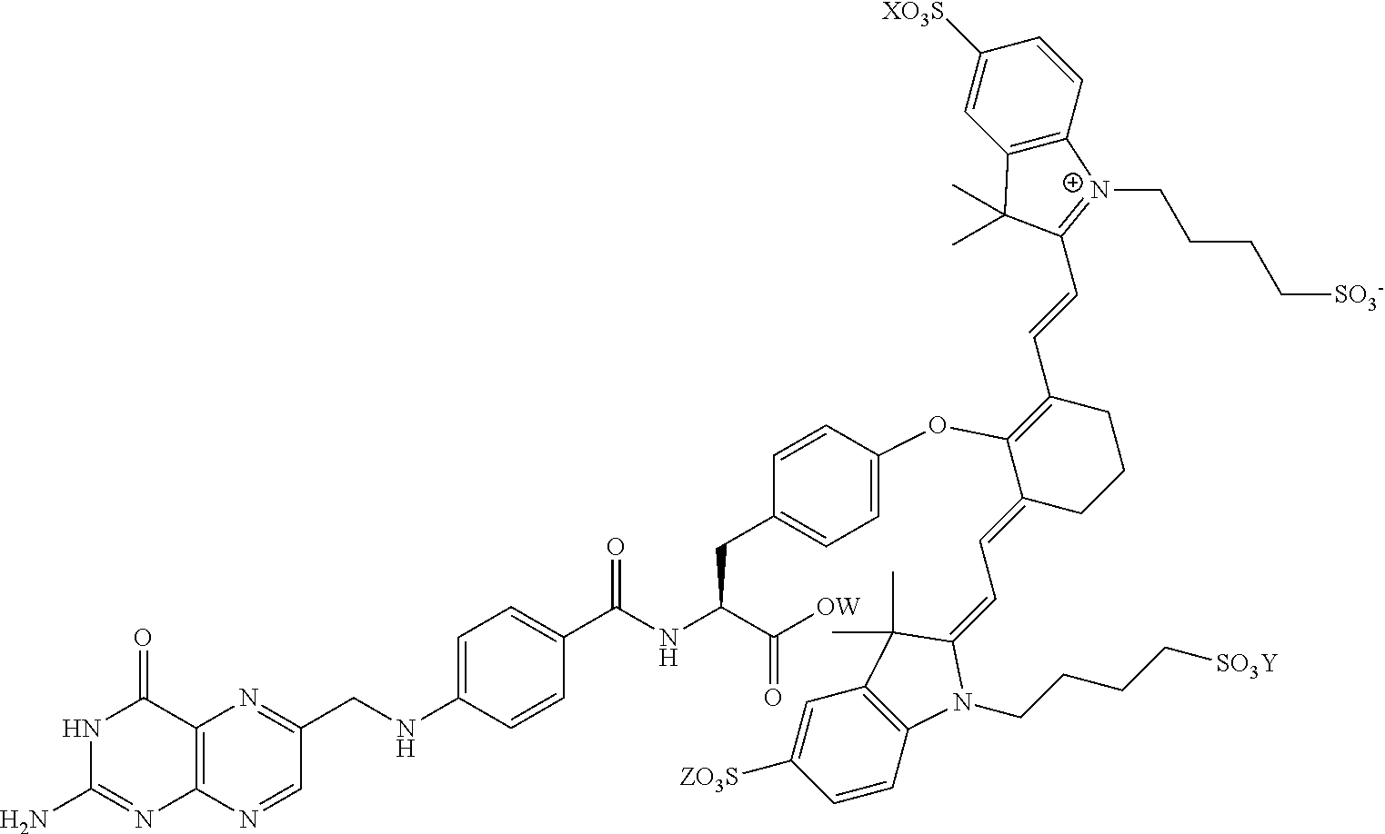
C1(N)=NC2=C(C(=O)N1)N=C(CNC1=CC=C(C(NC(C([OW])=O)CC3=CC=C(OC4=C(C=CC5=[N+](CCCC[SO3-])C6=C(C5(C)C)C=C([XO3S])C=C6)CCCC4=CC=C4N(CCCC[SO3Y])C5=C(C=C([ZO3S])C=C5)C4(C)C)C=C3)=O)C=C1)C=N2
